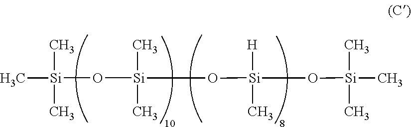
O([Si](C)(C)C)[Si](C)(C)O[Si]([H])(C)O[Si](C)(C)C
